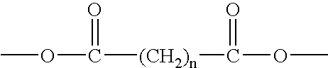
COC([(CH2)n]C(OC)=O)=O
